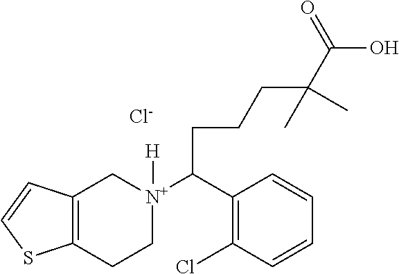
C1(C([N+]2([H])CCC3=C(C2)C=CS3)CCCC(C(O)=O)(C)C)=C(Cl)C=CC=C1.[Cl-]
